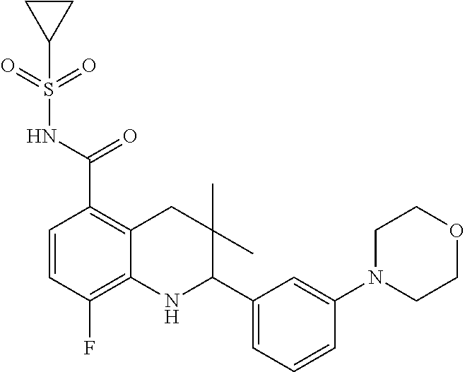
C1=CC(F)=C2C(=C1C(NS(=O)(=O)C1CC1)=O)CC(C)(C)C(C1=CC=CC(N3CCOCC3)=C1)N2
